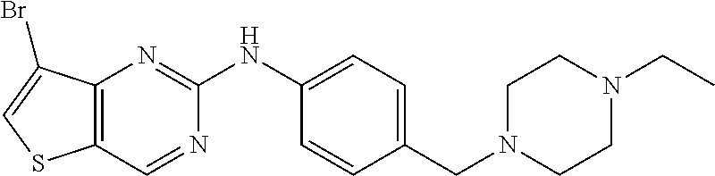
C1=C(NC2=NC3=C(C=N2)SC=C3Br)C=CC(CN2CCN(CC)CC2)=C1
